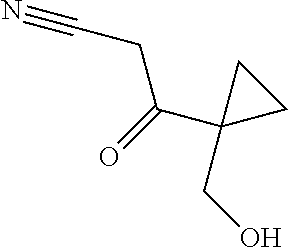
C(C1(CO)CC1)(CC#N)=O
